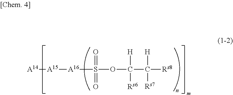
[A14][A15][A16]S(OC(C([Rs8])([Rs7])[H])([Rs6])[H])(=O)=O
